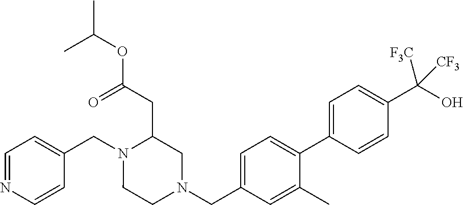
C1=NC=CC(CN2CCN(CC3=CC=C(C4=CC=C(C(O)([CF3])[CF3])C=C4)C(C)=C3)CC2CC(=O)OC(C)C)=C1
